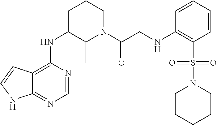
C12=C(NC3C(C)N(C(CNC4=C(S(=O)(=O)N5CCCCC5)C=CC=C4)=O)CCC3)N=CN=C1NC=C2
